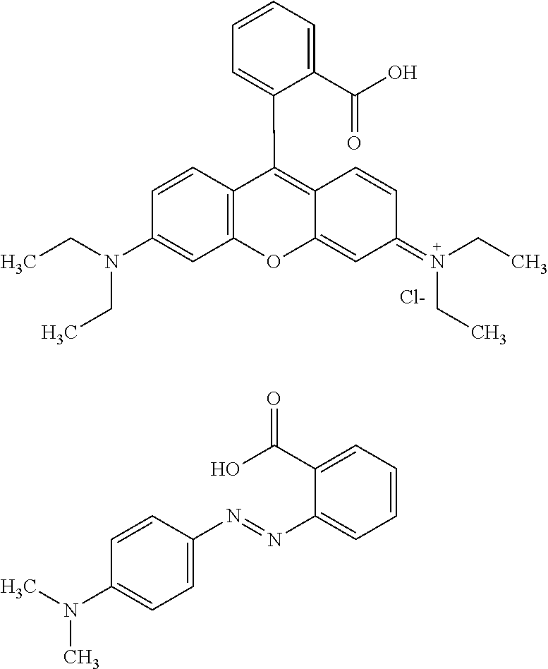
C1=CC2=C(C=C1N(CC)CC)OC1=CC(=N(CC)CC)C=CC1=C2C1=CC=CC=C1C(O)=O.[Cl-].C1=CC(N=NC2=CC=CC=C2C(O)=O)=CC=C1N(C)C
